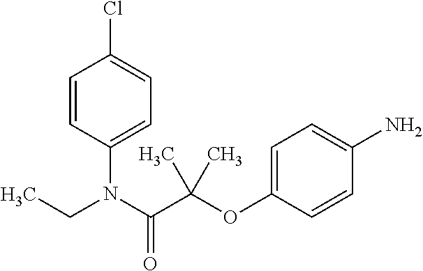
C1=CC(N(CC)C(C(OC2=CC=C(N)C=C2)(C)C)=O)=CC=C1Cl
